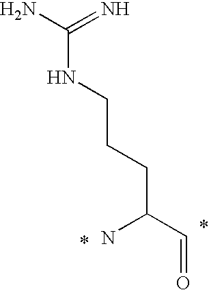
C(C(C=O)N)CCNC(N)=N
